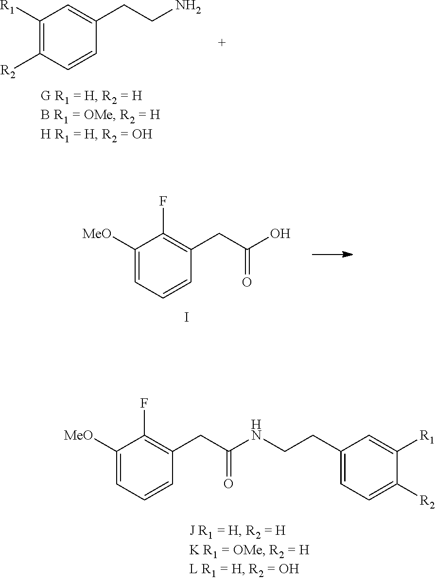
C1([MeO])=CC=CC(CC(NCCC2=CC=C([R2])C([R1])=C2)=O)=C1F.C1([R1])=C([R2])C=CC(CCN)=C1.C1([MeO])=CC=CC(CC(O)=O)=C1F.I
